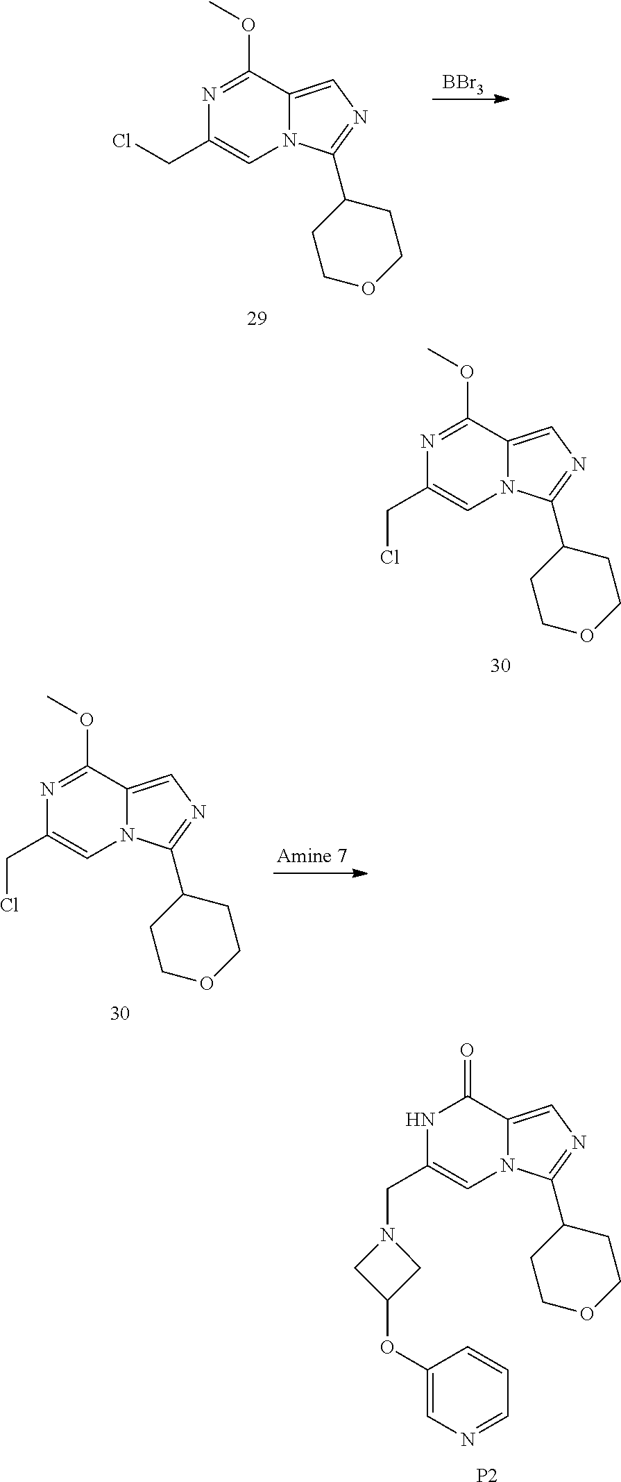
N12C(=CN=C1C1CCOCC1)C(OC)=NC(CCl)=C2.N12C(=CN=C1C1CCOCC1)C(=O)NC(CN1CC(OC3=CN=CC=C3)C1)=C2.[P2].[BBr3].N12C(=CN=C1C1CCOCC1)C(OC)=NC(CCl)=C2.N12C(=CN=C1C1CCOCC1)C(OC)=NC(CCl)=C2
